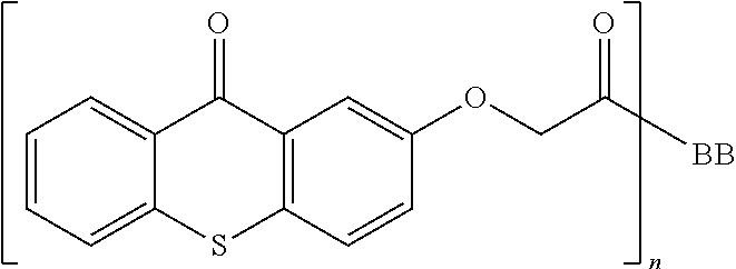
C1=CC=C2C(=C1)C(=O)C1=C(S2)C=CC(OCC([BB])=O)=C1
